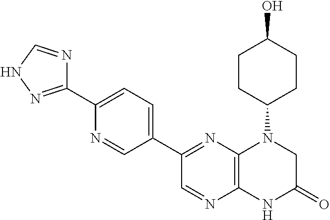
C1(C2=NC3=C(N=C2)NC(=O)CN3C2CCC(O)CC2)=CC=C(C2=NNC=N2)N=C1
